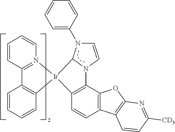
C1=CC2=N(C=C1)[Ir]1(C3=C2C=CC=C3)C2=C(C3=C(C=C2)C2=C(O3)N=C([CD3])C=C2)N2C=CN(C3=CC=CC=C3)C12
